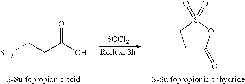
[SO3]CCC(O)=O.[SOCl2].C1C(=O)OS(=O)(=O)C1
